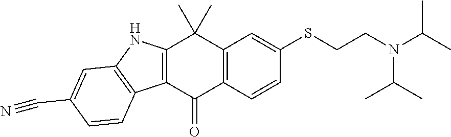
C12=C(C=CC(SCCN(C(C)C)C(C)C)=C1)C(=O)C1=C(C2(C)C)NC2=C1C=CC(C#N)=C2
